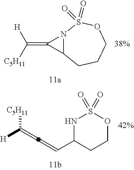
N12C(C1=C([C5H11])[H])CCCOS2(=O)=O.C(=C)([C5H11])[H].C1(C=C)CCOS(=O)(=O)N1
